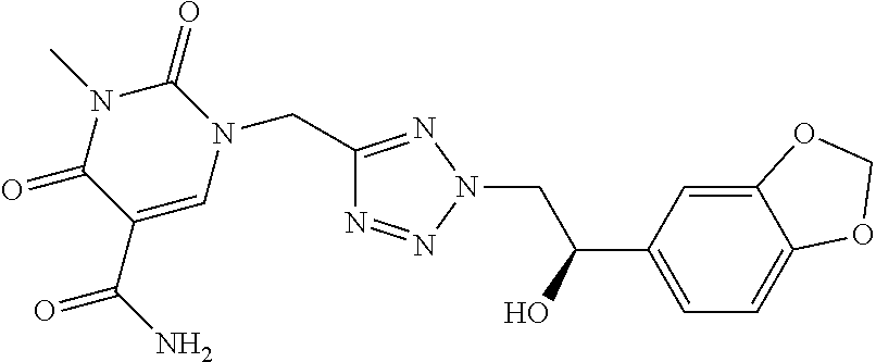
C1(CN2C(=O)N(C)C(=O)C(C(N)=O)=C2)=NN(CC(C2=CC=C3C(=C2)OCO3)O)N=N1
